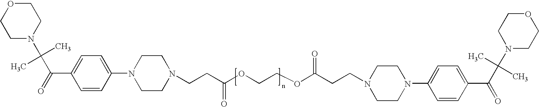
C(C(C1=CC=C(N2CCN(CCC(OCCOC(CCN3CCN(C4=CC=C(C(C(C)(C)N5CCOCC5)=O)C=C4)CC3)=O)=O)CC2)C=C1)=O)(C)(C)N1CCOCC1
